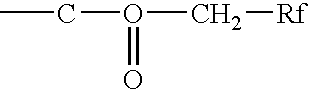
CCO(C[Rf])=O
